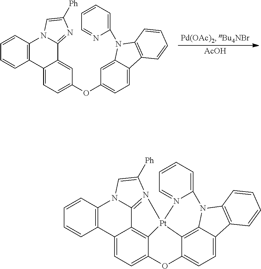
C1=CC2=C(C=C1)N1C(=NC([Ph])=C1)C1=CC(OC3=CC=C4C(=C3)N(C3=CC=CC=N3)C3=C4C=CC=C3)=CC=C21.[AcOH].C1=CC2=C(C=C1)N1C3=N(C([Ph])=C1)[Pt]14C5=C3C2=CC=C5OC2=CC=C3C(=C21)N(C1=C3C=CC=C1)C1=CC=CC=N14
